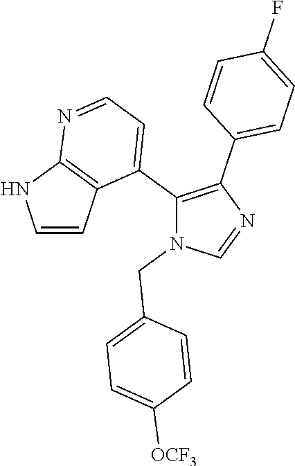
C1=CC2=C(N1)N=CC=C2C1=C(C2=CC=C(F)C=C2)N=CN1CC1=CC=C([OCF3])C=C1
